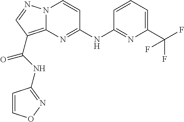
N(C1=NC2=C(C(=O)NC3=NOC=C3)C=NN2C=C1)C1=NC(C(F)(F)F)=CC=C1
